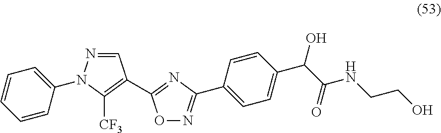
C1=CC=CC(N2N=CC(C3=NC(C4=CC=C(C(C(NCCO)=O)O)C=C4)=NO3)=C2[CF3])=C1
